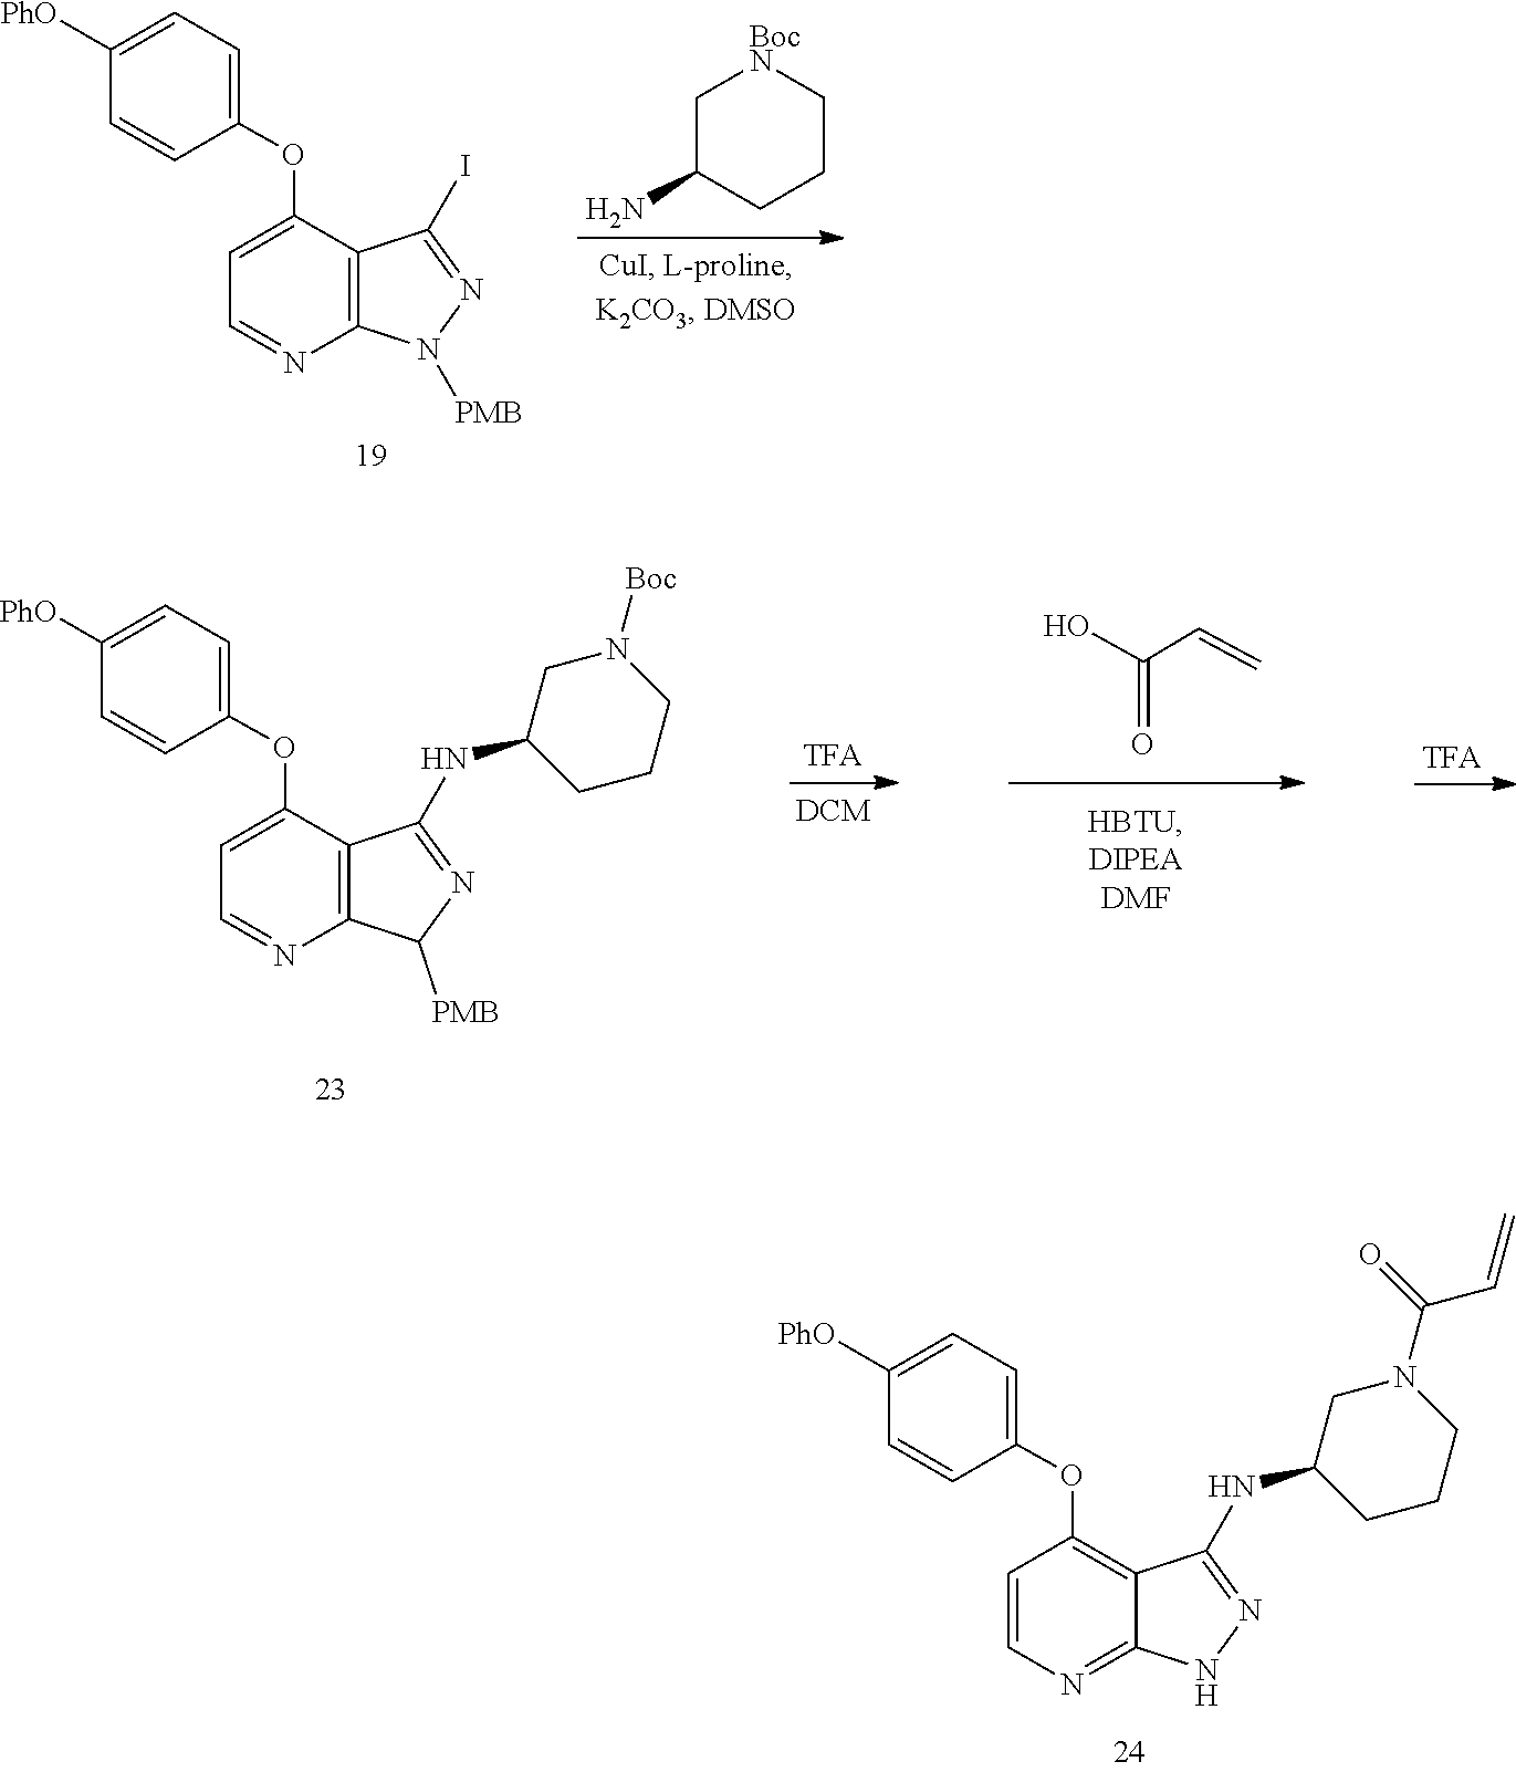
C1([PhO])=CC=C(OC2=C3C(=NC=C2)NN=C3NC2CN(C(C=C)=O)CCC2)C=C1.C1([PhO])=CC=C(OC2=CC=NC3=C2C(I)=NN3[PMB])C=C1.C1(N)CCC[BocN]C1.OC(=O)C=C.C1([PhO])=CC=C(OC2=CC=NC3=C2C(NC2CN([Boc])CCC2)=NC3[PMB])C=C1
